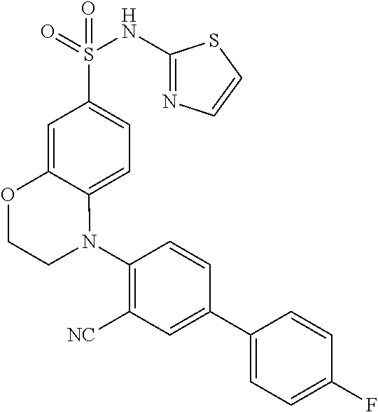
C1(N2C3=CC=C(S(=O)(NC4=NC=CS4)=O)C=C3OCC2)=C([NC])C=C(C2=CC=C(F)C=C2)C=C1
